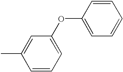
CC1=CC(OC2=CC=CC=C2)=CC=C1
